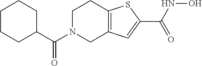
C1N(C(C2CCCCC2)=O)CC2=C(C1)SC(C(=O)NO)=C2
